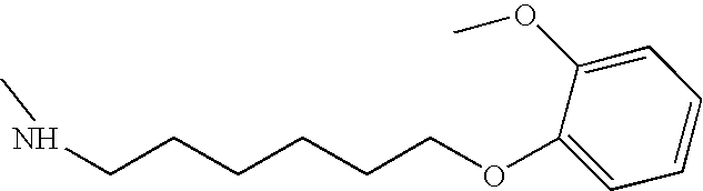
C1=C(OC)C(OCCCCCCNC)=CC=C1
